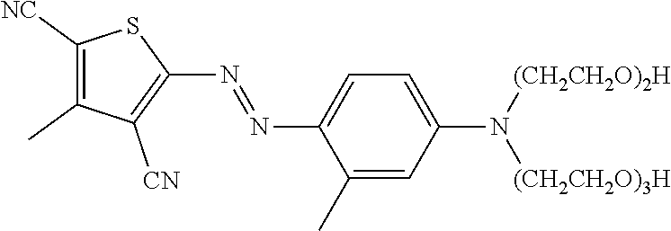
C1([NC])=C(C)C([CN])=C(N=NC2=CC=C(N([(CH2CH2O)3H])[(CH2CH2O)2H])C=C2C)S1
